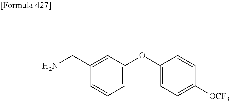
C1=C(OC2=CC=C([OCF3])C=C2)C=C(CN)C=C1
